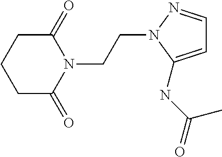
C1(=O)CCCC(=O)N1CCN1N=CC=C1NC(=O)C
